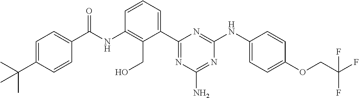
N(C1=C(CO)C(C2=NC(N)=NC(NC3=CC=C(OCC(F)(F)F)C=C3)=N2)=CC=C1)C(C1=CC=C(C(C)(C)C)C=C1)=O
